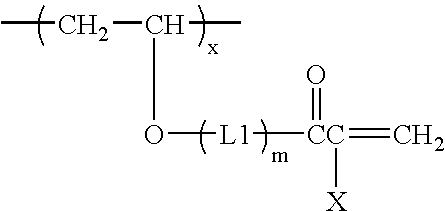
CCC(C)O[L1][CC](=C)([X])=O
